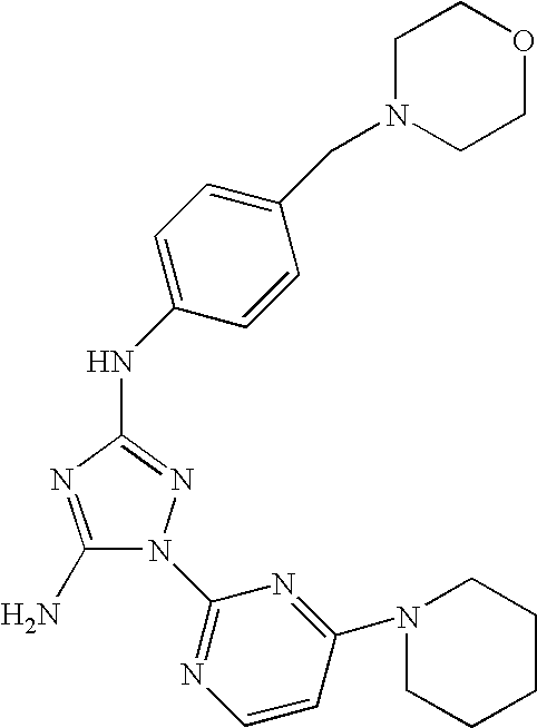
C1(N)=NC(NC2=CC=C(CN3CCOCC3)C=C2)=NN1C1=NC=CC(N2CCCCC2)=N1
